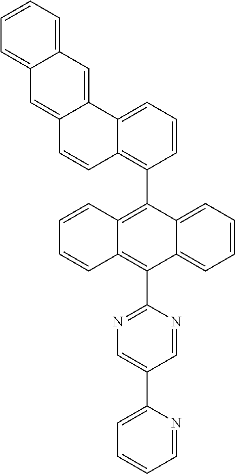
C1=CC=C2C(=C1)C=C1C(=C2)C=CC2=C(C3=C4C(=C(C5=NC=C(C6=CC=CC=N6)C=N5)C5=CC=CC=C35)C=CC=C4)C=CC=C12
